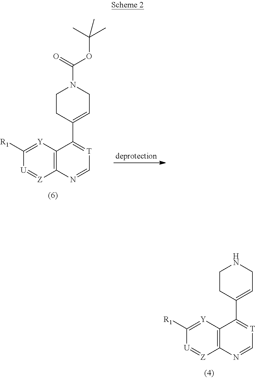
C12=C([Y]=C([R1])[U]=[Z]1)C(C1=CCNCC1)=[T]C=N2.C12=C([Y]=C([R1])[U]=[Z]1)C(C1=CCN(C(=O)OC(C)(C)C)CC1)=[T]C=N2
